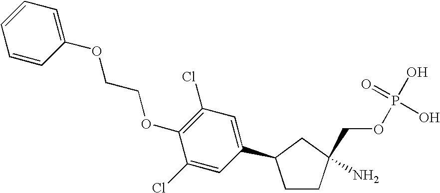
C1CC(N)(COP(O)(=O)O)CC1C1=CC(Cl)=C(OCCOC2=CC=CC=C2)C(Cl)=C1
